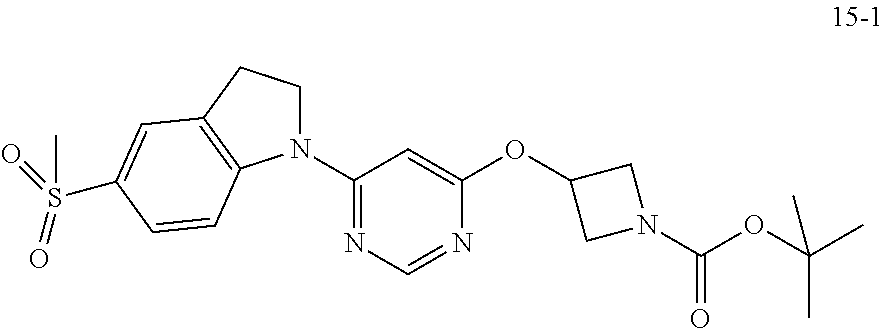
C1(N2CCC3=C2C=CC(S(=O)(=O)C)=C3)=NC=NC(OC2CN(C(OC(C)(C)C)=O)C2)=C1
